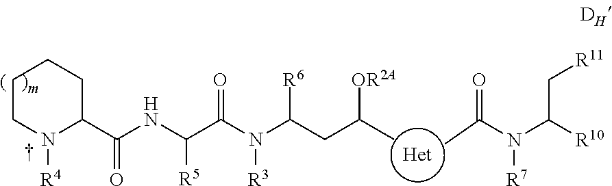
O=C(N([R7])C(C[R11])[R10])C.C1CN([R4])C(C(NC([R5])C(N([R3])C(CC([OR2A])C)[R6])=O)=O)CC1
